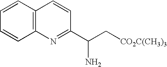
C12=C(C=CC=C1)C=CC(C(C[CO2C(CH3)3])N)=N2
